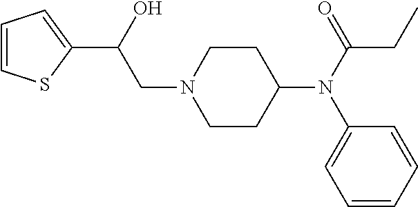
N1(CC(C2=CC=CS2)O)CCC(N(C2=CC=CC=C2)C(CC)=O)CC1
